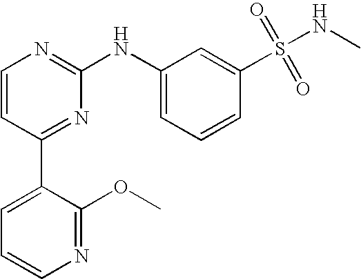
C1=CC(C2=CC=CN=C2OC)=NC(NC2=CC=CC(S(NC)(=O)=O)=C2)=N1
